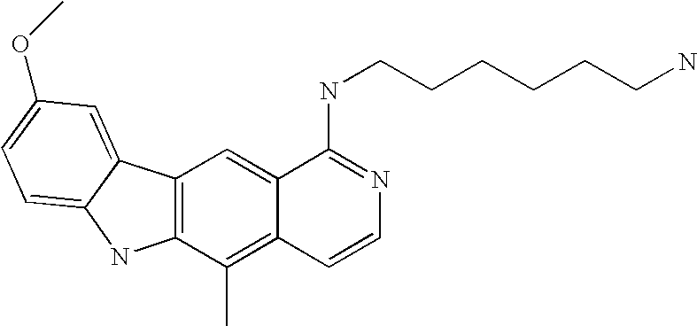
C12=C(C(C)=C3C(=C1)C(NCCCCCCN)=NC=C3)NC1=CC=C(OC)C=C21
